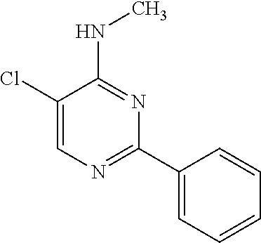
N(C1=NC(C2=CC=CC=C2)=NC=C1Cl)C
